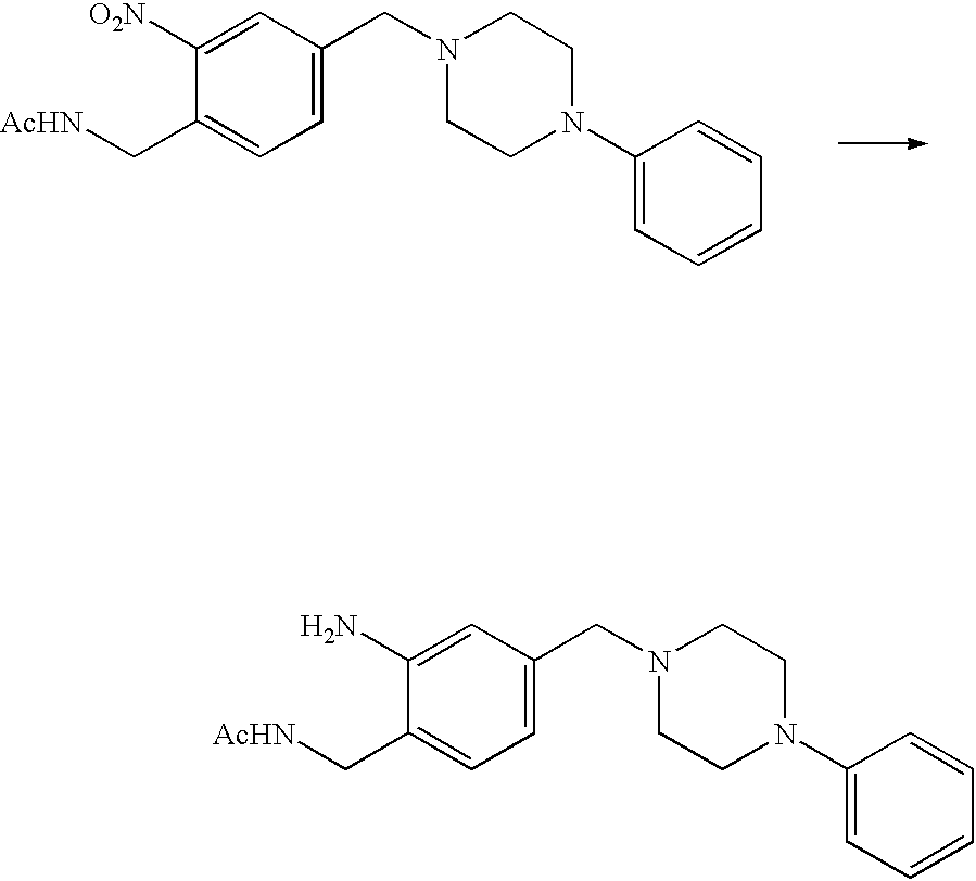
C1=C(N)C(C[AcHN])=CC=C1CN1CCN(C2=CC=CC=C2)CC1.C1=C([O2N])C(C[AcHN])=CC=C1CN1CCN(C2=CC=CC=C2)CC1
